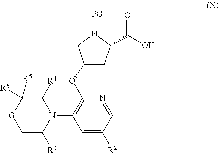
N1=CC([R2])=CC(N2C([R4])C([R6])([R5])[G]CC2[R3])=C1OC1CC(C(O)=O)N([PG])C1
